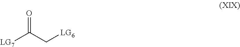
O=C(C[LG6])[LG7]
